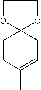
C1CC(C)=CCC12OCCO2
